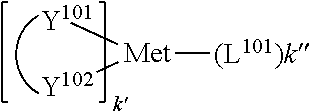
[Met]([(L101)k])([Y102])[Y101]
